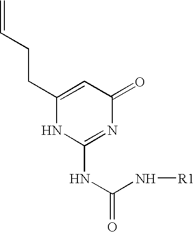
C1(CCC=C)=CC(=O)N=C(NC(=O)N[R1])N1
